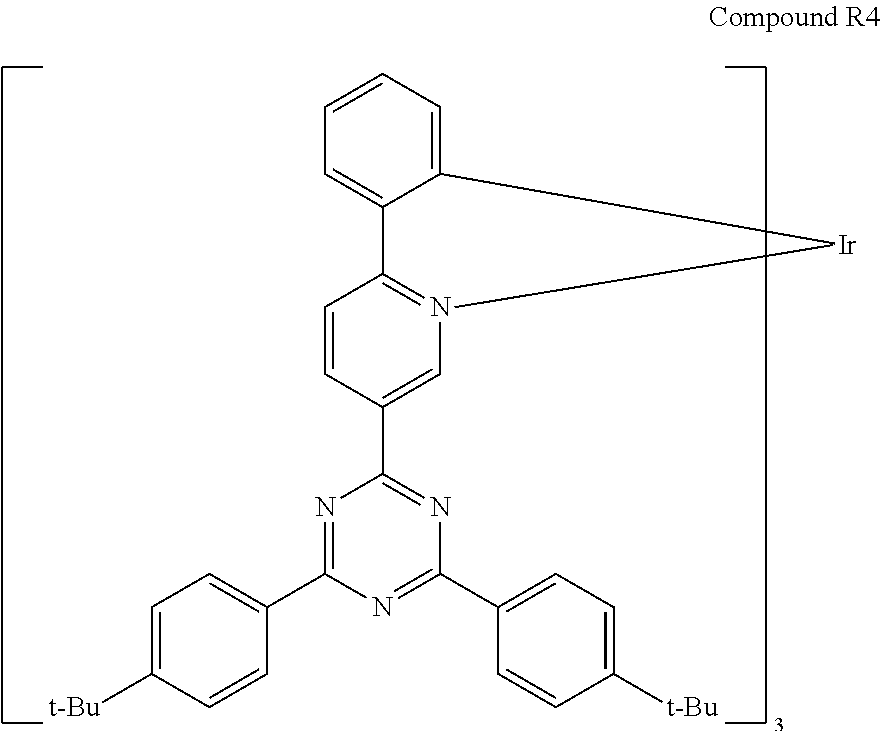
C1=CC=C2C(=C1)[Ir]N1=C2C=CC(C2=NC(C3=CC=C([t-Bu])C=C3)=NC(C3=CC=C([t-Bu])C=C3)=N2)=C1
